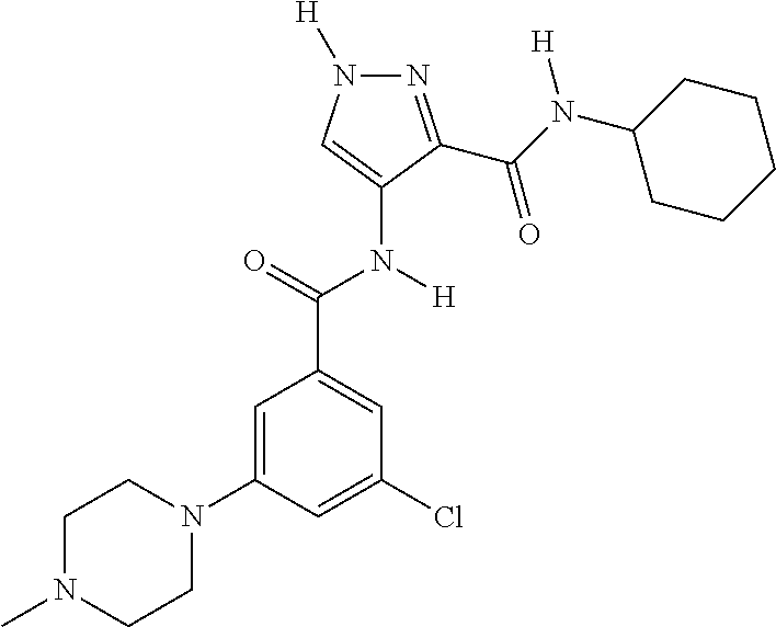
C1=C(N2CCN(C)CC2)C=C(Cl)C=C1C(=O)N([H])C1=CN([H])N=C1C(N(C1CCCCC1)[H])=O
